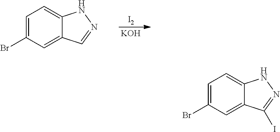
C1=C(Br)C=C2C(=C1)NN=C2.[I2].[KOH].C1=C(Br)C=C2C(=C1)NN=C2I
